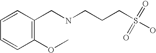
C1=CC(CNCCCS(=O)(=O)O)=C(OC)C=C1
